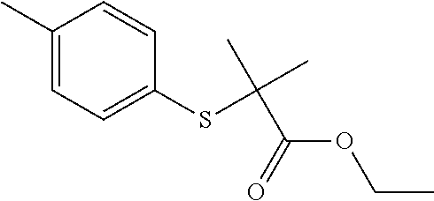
C1(C)=CC=C(SC(C)(C)C(OCC)=O)C=C1
